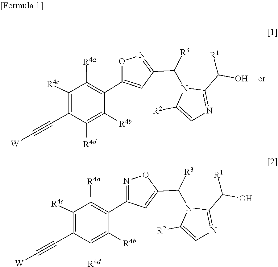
[R4c]C1=C(C#C[W])C([R4d])=C([R4b])C(C2=CC(C([R3])N3C(C([R1])O)=NC=C3[R2])=NO2)=C1[R4a].[R4c]C1=C(C#C[W])C([R4d])=C([R4b])C(C2=NOC(C([R3])N3C(C([R1])O)=NC=C3[R2])=C2)=C1[R4a]
